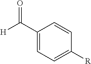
C1(C([H])=O)=CC=C([R])C=C1
